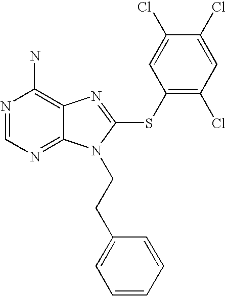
N1=CN=C2C(=C1N)N=C(SC1=C(Cl)C=C(Cl)C(Cl)=C1)N2CCC1=CC=CC=C1
